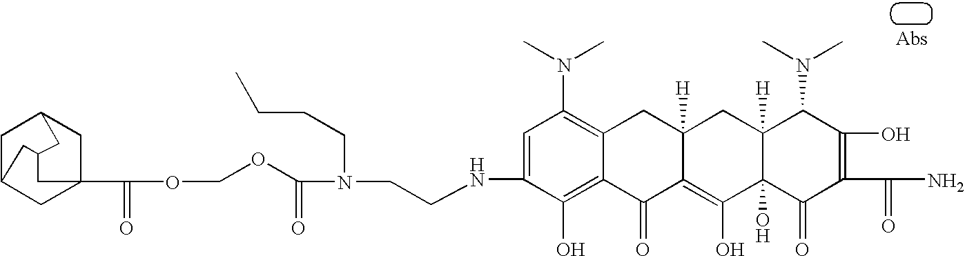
C(=O)(OCOC(N(CCCC)CCNC1=CC(N(C)C)=C2C(=C1O)C(=O)C1=C(O)C3(O)C([H])(CC1([H])C2)C(N(C)C)C(O)=C(C(=O)N)C3=O)=O)C12CC3CC(C1)CC(C2)C3
